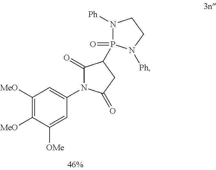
C1([MeO])=C([MeO])C([OMe])=CC(N2C(=O)C(P3(=O)N([Ph])CCN3[Ph])CC2=O)=C1
